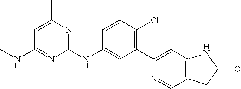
C1=CC(Cl)=C(C2=CC3=C(C=N2)CC(=O)N3)C=C1NC1=NC(C)=CC(NC)=N1
